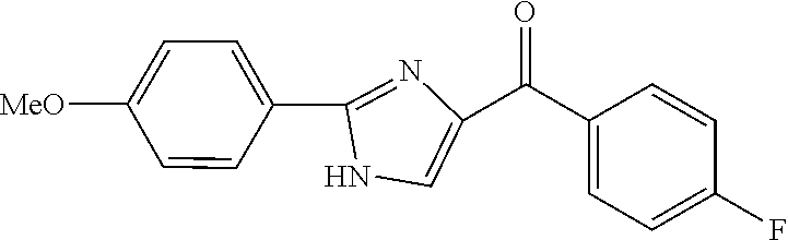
C1=CC(C2=NC(C(C3=CC=C(F)C=C3)=O)=CN2)=CC=C1[MeO]
